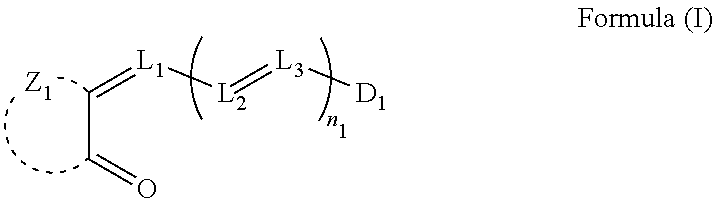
C(C=[L1][L2]=[L3][D1])=O
